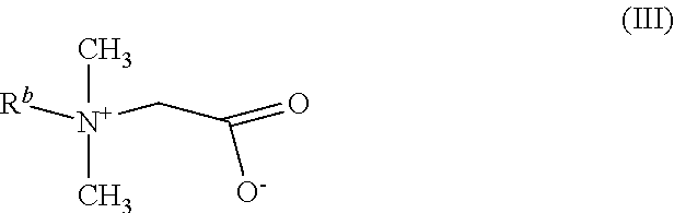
[N+]([Rb])(C)(C)CC(=O)[O-]
